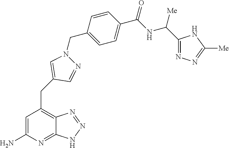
C1=C(N)N=C2C(=C1CC1=CN(CC3=CC=C(C(NC([Me])C4=NN=C([Me])N4)=O)C=C3)N=C1)N=NN2
